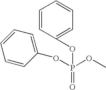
C1=CC(OP(OC)(=O)OC2=CC=CC=C2)=CC=C1
